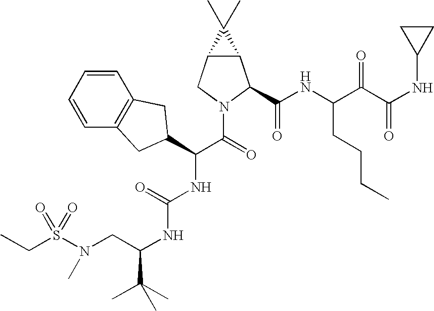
C(C)S(N(CC(NC(NC(C(=O)N1C(C(NC(C(C(=O)NC2CC2)=O)CCCC)=O)C2C(C1)C2(C)C)C1CC2=C(C=CC=C2)C1)=O)C(C)(C)C)C)(=O)=O
